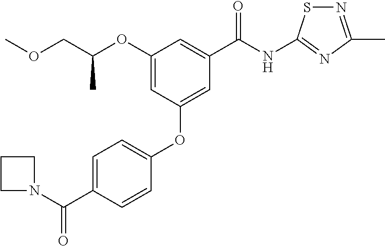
C1(OC(COC)C)=CC(OC2=CC=C(C(N3CCC3)=O)C=C2)=CC(C(NC2=NC(C)=NS2)=O)=C1
